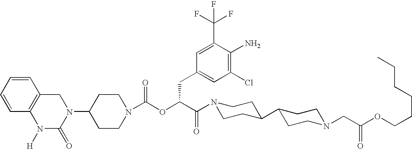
C1(N2CC3=C(N([H])C2=O)C=CC=C3)CCN(C(OC(C(N2CCC(C3CCN(CC(OCCCCCC)=O)CC3)CC2)=O)CC2=CC(Cl)=C(N)C(C(F)(F)F)=C2)=O)CC1
